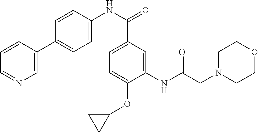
C1=CC(C2=CC=C(NC(=O)C3=CC=C(OC4CC4)C(NC(CN4CCOCC4)=O)=C3)C=C2)=CN=C1
